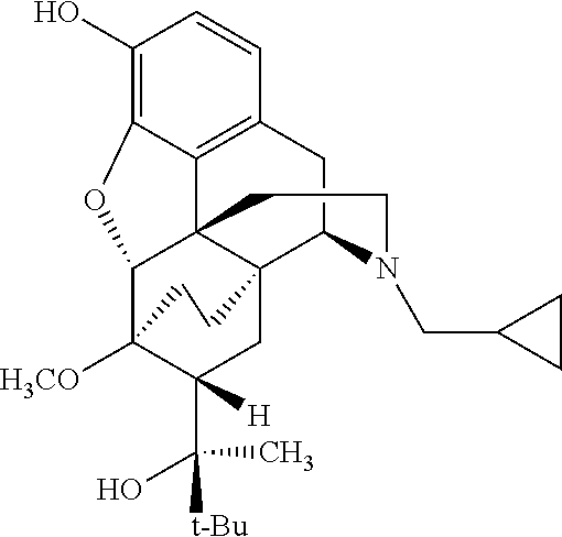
C1(O)=C2C3=C(C=C1)CC1C45C3(C(C([H3CO])(C(C(C)(O)[t-Bu])([H])C4)CC5)O2)CCN1CC1CC1
